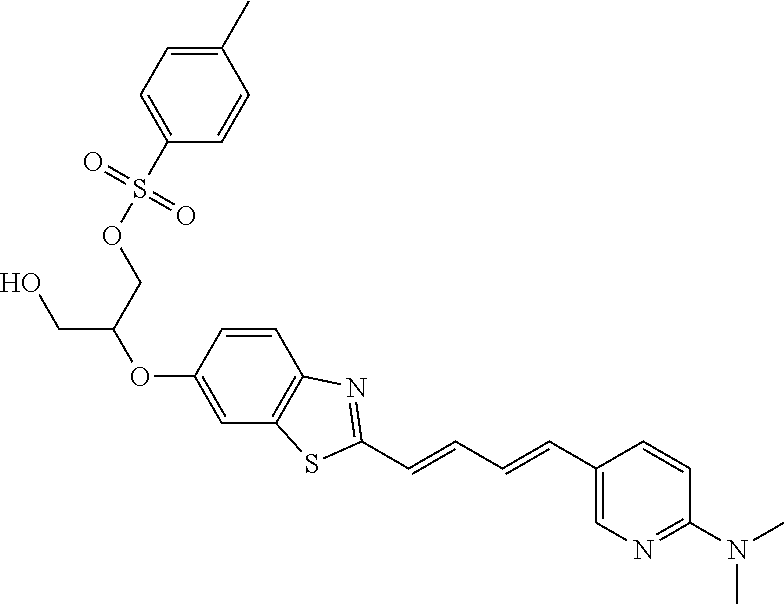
C(C(COS(C1=CC=C(C)C=C1)(=O)=O)OC1=CC2=C(C=C1)N=C(C=CC=CC1=CN=C(N(C)C)C=C1)S2)O
